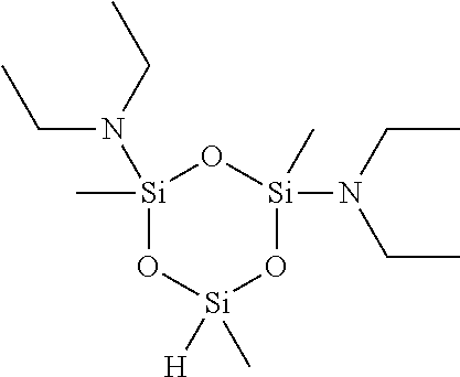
[Si]1(C)(N(CC)CC)O[Si]([H])(C)O[Si](N(CC)CC)(C)O1
